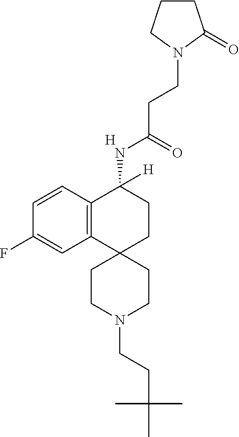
C12=C(C=CC(F)=C1)C(NC(CCN1C(=O)CCC1)=O)([H])CCC21CCN(CCC(C)(C)C)CC1.[H]
